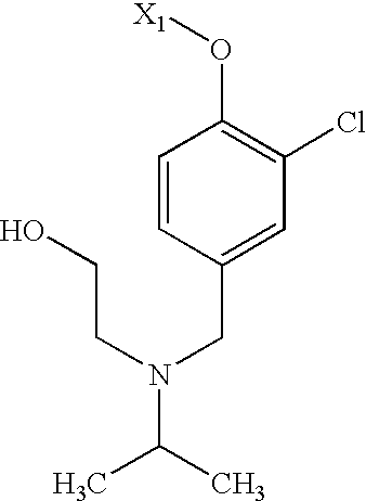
C1=CC(CN(C(C)C)CCO)=CC(Cl)=C1O[X1]
